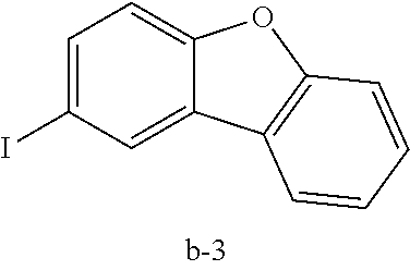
C1=C(I)C=C2C(=C1)OC1=C2C=CC=C1
